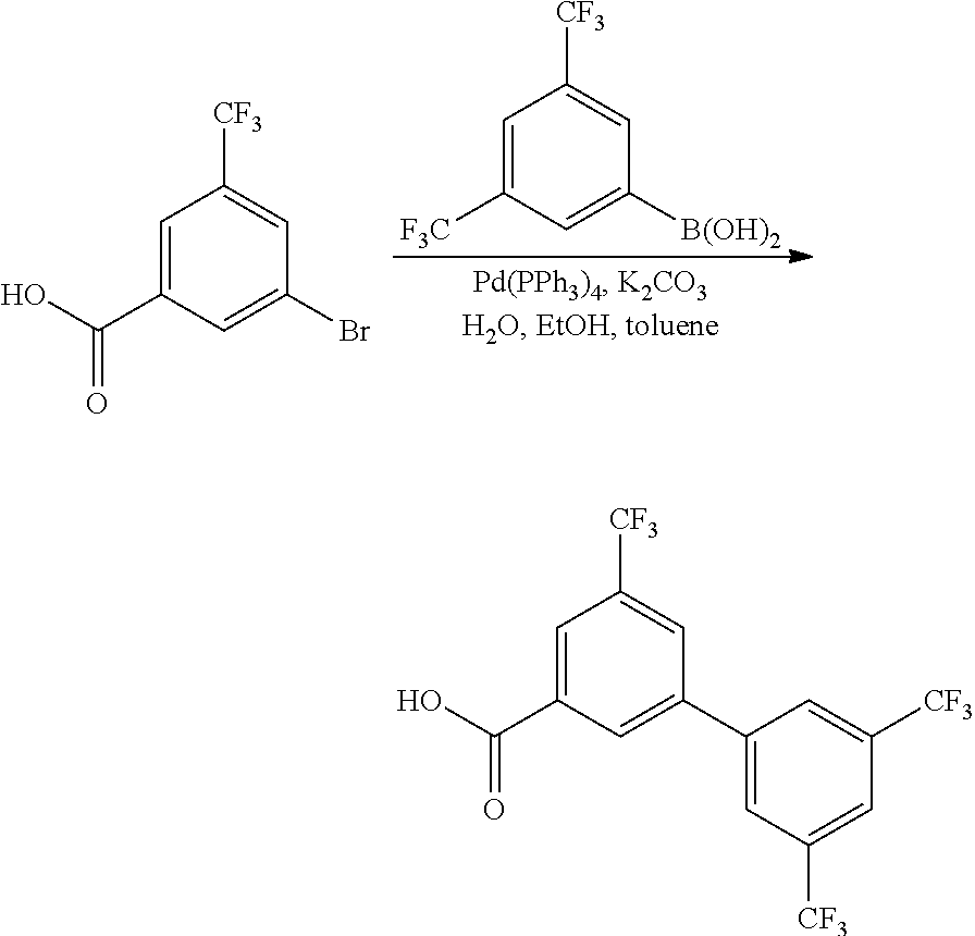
C1=C(C(=O)O)C=C(Br)C=C1[CF3].C1=C([F3C])C=C([B(OH)2])C=C1[CF3].C1=C(C(=O)O)C=C(C2=CC([CF3])=CC([CF3])=C2)C=C1[CF3]
